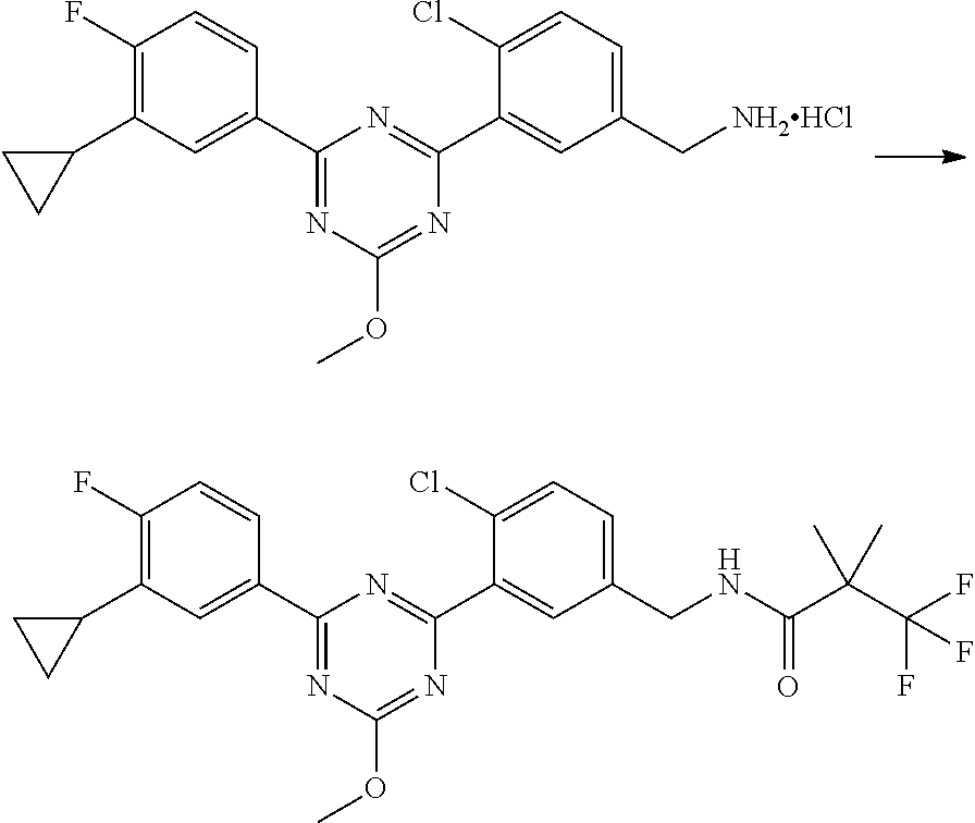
C1(F)=C(C2CC2)C=C(C2=NC(OC)=NC(C3=CC(C[NH2HCl])=CC=C3Cl)=N2)C=C1.C1(F)=C(C2CC2)C=C(C2=NC(OC)=NC(C3=CC(CNC(C(C(F)(F)F)(C)C)=O)=CC=C3Cl)=N2)C=C1
